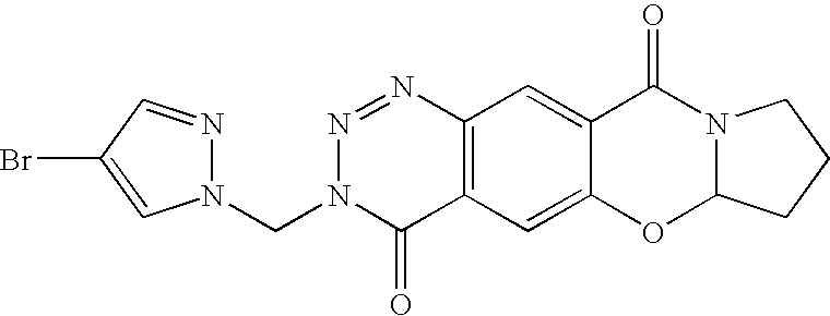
C12=C(C=C3C(=C1)C(=O)N1C(O3)CCC1)C(=O)N(CN1N=CC(Br)=C1)N=N2
